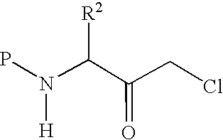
N(C(C(CCl)=O)[R2])(P)[H]
